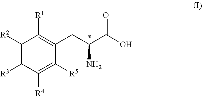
C1([R2])=C([R3])C([R4])=C([R5])C(CC(C(O)=O)N)=C1[R1]
